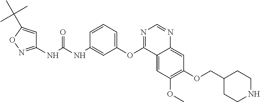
C1(NC(NC2=CC(OC3=NC=NC4=CC(OCC5CCNCC5)=C(OC)C=C34)=CC=C2)=O)=NOC(C(C)(C)C)=C1
